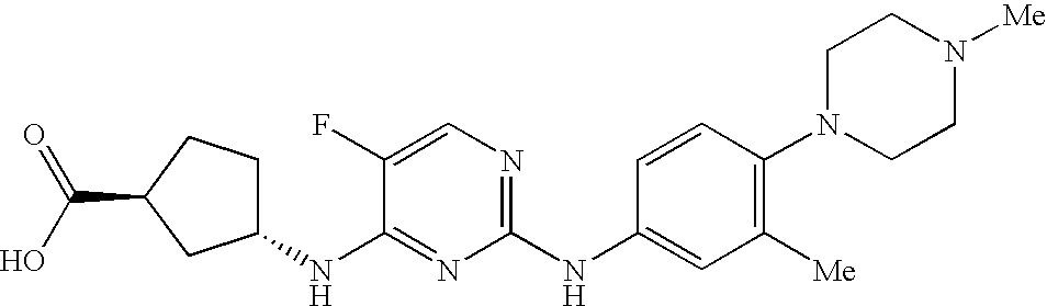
C1(NC2=NC(NC3=CC([Me])=C(N4CCN([Me])CC4)C=C3)=NC=C2F)CCC(C(=O)O)C1
